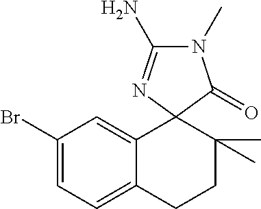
C1(Br)=CC=C2C(=C1)C1(C(C)(C)CC2)N=C(N)N(C)C1=O
